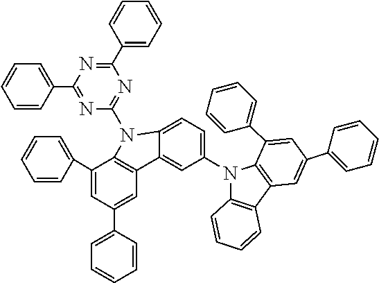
C1(C2=CC=CC=C2)=CC(C2=CC=CC=C2)=CC2=C1N(C1=NC(C3=CC=CC=C3)=NC(C3=CC=CC=C3)=N1)C1=CC=C(N3C4=C(C5=C3C(C3=CC=CC=C3)=CC(C3=CC=CC=C3)=C5)C=CC=C4)C=C21
